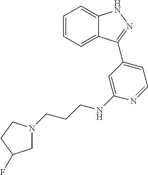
C1=CC=C2C(=C1)NN=C2C1=CC=NC(NCCCN2CC(F)CC2)=C1
